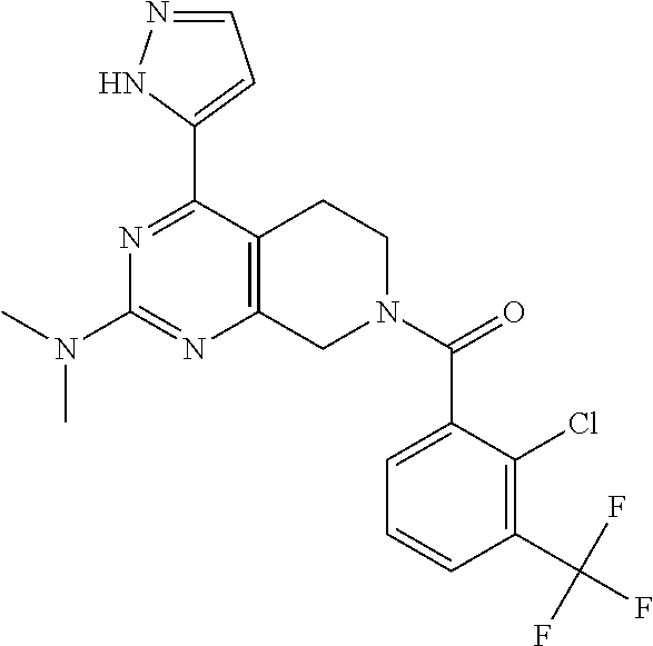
O=C(N1CC2=C(CC1)C(C1=CC=NN1)=NC(N(C)C)=N2)C1=CC=CC(C(F)(F)F)=C1Cl
